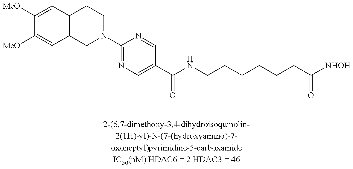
N1(C2=NC=C(C(NCCCCCCC([NHOH])=O)=O)C=N2)CCC2=C(C1)C=C([MeO])C([MeO])=C2
